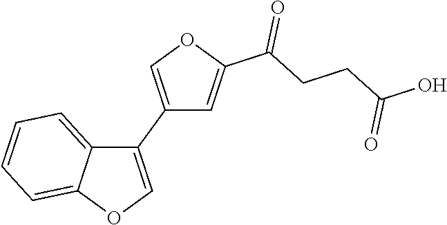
C1(C2=COC(C(CCC(O)=O)=O)=C2)=COC2=CC=CC=C12
